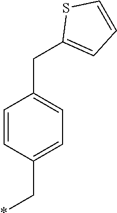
C1=CC(C*)=CC=C1CC1=CC=CS1
